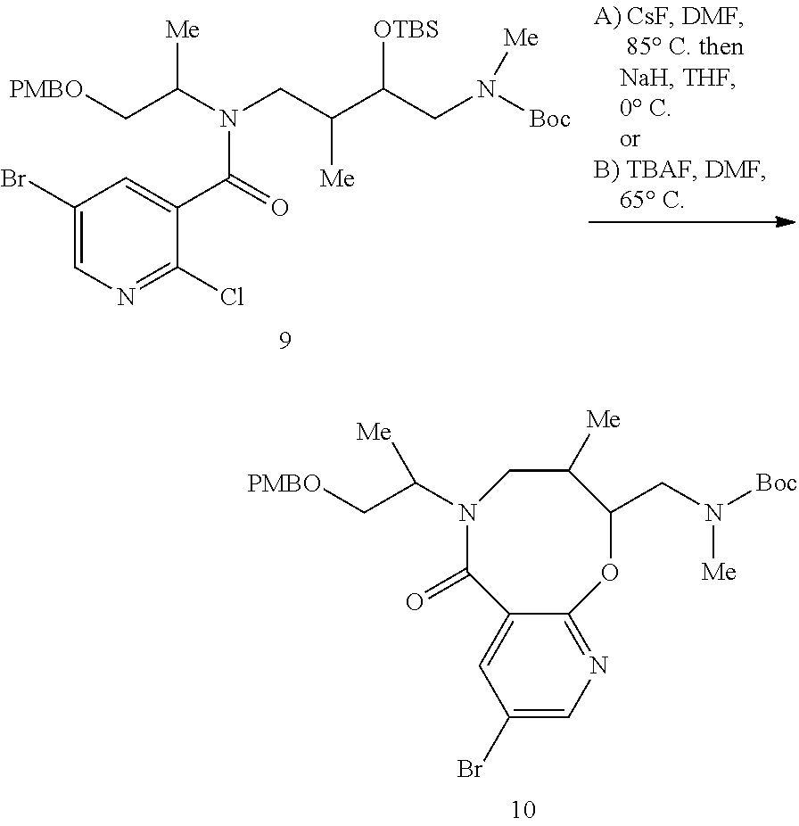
[PMBO]CC(N(CC(C(CN([Boc])[Me])[OTBS])[Me])C(C1=CC(Br)=CN=C1Cl)=O)[Me].C1(Br)=CN=C2C(=C1)C(=O)N(C(C[PMBO])[Me])CC([Me])C(CN([Boc])[Me])O2
